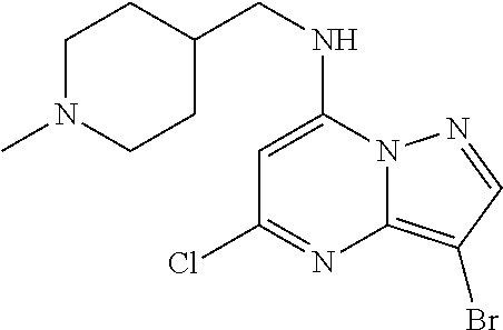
C1=C(NCC2CCN(C)CC2)N2C(=C(Br)C=N2)N=C1Cl
